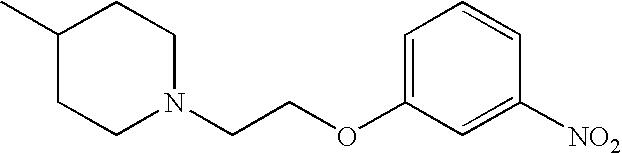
C1=C(OCCN2CCC(C)CC2)C=C([NO2])C=C1
